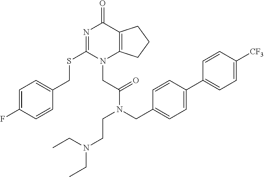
C1=C(F)C=CC(CSC2=NC(=O)C3=C(N2CC(=O)N(CCN(CC)CC)CC2=CC=C(C4=CC=C([CF3])C=C4)C=C2)CCC3)=C1
